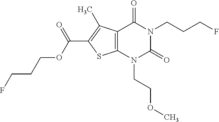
C12=C(N(CCOC)C(=O)N(CCCF)C1=O)SC(C(=O)OCCCF)=C2C
